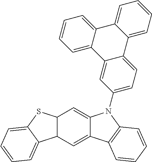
C12C(C=C3C(=C1)N(C1=CC=C4C(=C1)C1=CC=CC=C1C1=CC=CC=C41)C1=C3C=CC=C1)C1=CC=CC=C1S2
